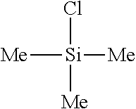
Cl[Si]([Me])([Me])[Me]
